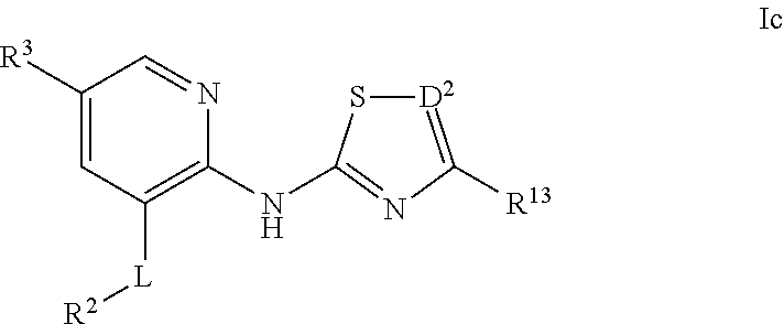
C1([R3])=CC([L][R2])=C(NC2=NC([R13])=[D2]S2)N=C1
